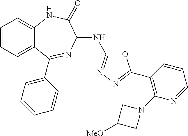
C1(C2=NN=C(NC3N=C(C4=CC=CC=C4)C4=CC=CC=C4NC3=O)O2)=C(N2CC([MeO])C2)N=CC=C1
